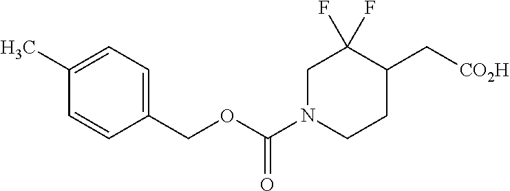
C1(C[CO2H])CCN(C(OCC2=CC=C(C)C=C2)=O)CC1(F)F
